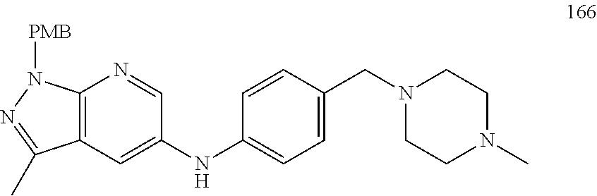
C12=C(C=C(NC3=CC=C(CN4CCN(C)CC4)C=C3)C=N1)C(C)=NN2[PMB]
